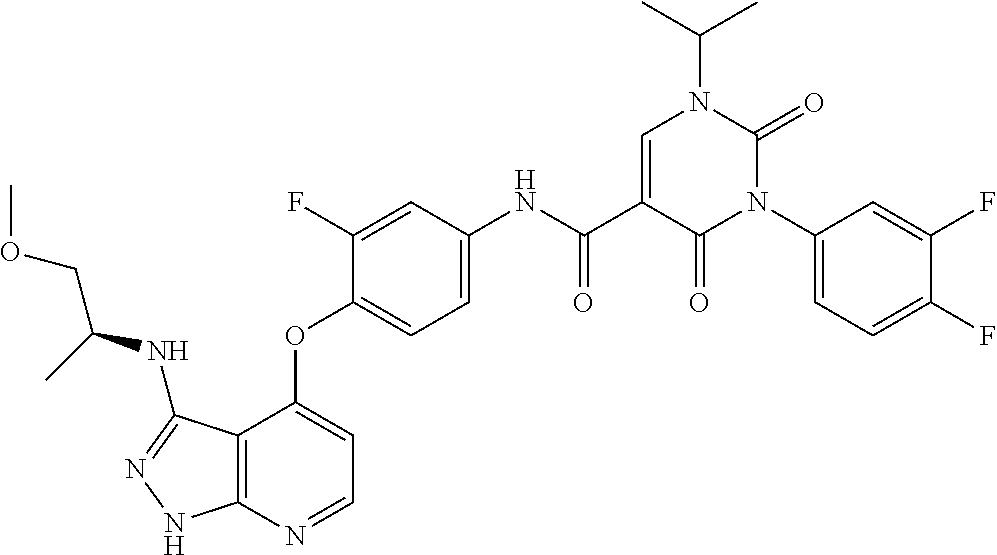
C12=C(N=CC=C1OC1=CC=C(NC(C3=CN(C(C)C)C(=O)N(C4=CC=C(F)C(F)=C4)C3=O)=O)C=C1F)NN=C2NC(COC)C
